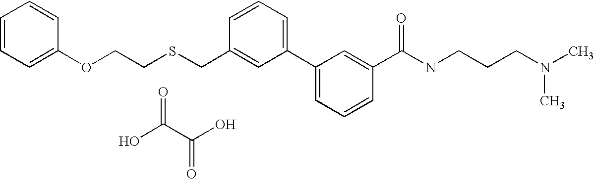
C1=CC=C(OCCSCC2=CC(C3=CC=CC(C(NCCCN(C)C)=O)=C3)=CC=C2)C=C1.OC(C(O)=O)=O
